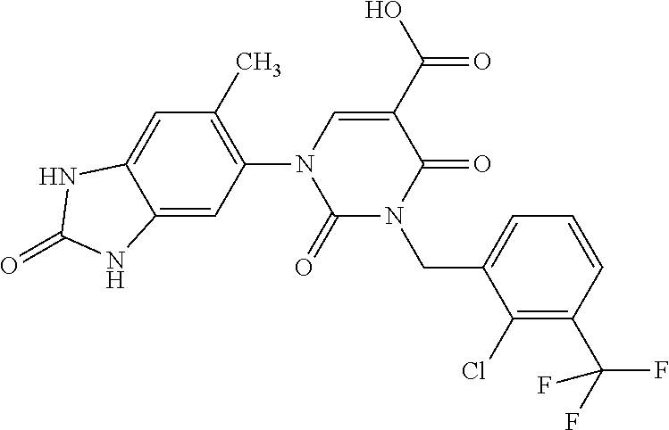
C12=CC(N3C=C(C(O)=O)C(=O)N(CC4=CC=CC(C(F)(F)F)=C4Cl)C3=O)=C(C)C=C1NC(=O)N2
